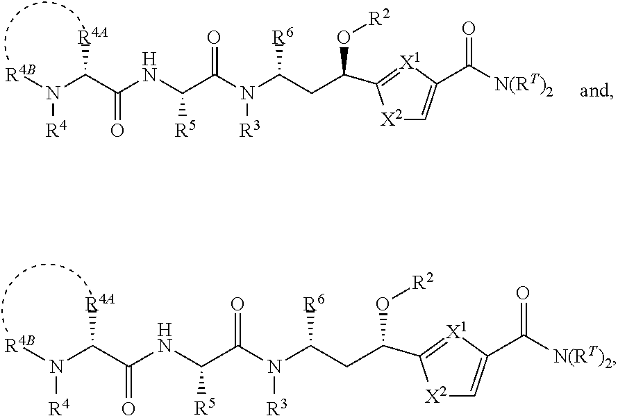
C1=C(C([N(RT)2])=O)[X1]=C(C(CC(N(C(C(NC(C(N([R4B])[R4])[R4A])=O)[R5])=O)[R3])[R6])O[R2])[X2]1.C1=C(C([N(RT)2])=O)[X1]=C(C(CC(N(C(C(NC(C(N([R4B])[R4])[R4A])=O)[R5])=O)[R3])[R6])O[R2])[X2]1
